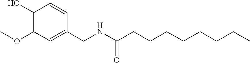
C1(O)=C(OC)C=C(CNC(CCCCCCCC)=O)C=C1
